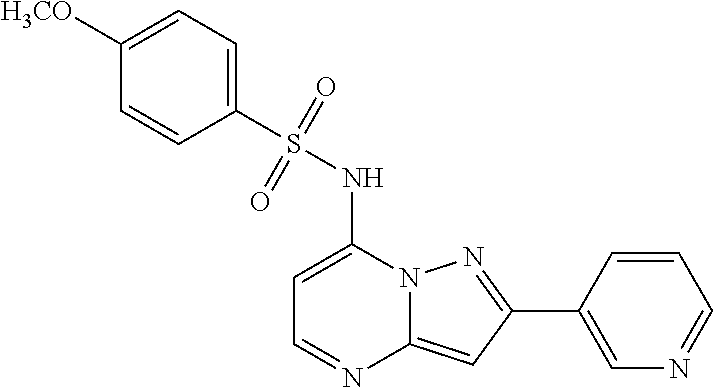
C1=C(NS(C2=CC=C([H3CO])C=C2)(=O)=O)N2C(=CC(C3=CN=CC=C3)=N2)N=C1
